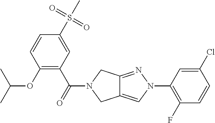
O(C1=C(C(=O)N2CC3=CN(C4=C(F)C=CC(Cl)=C4)N=C3C2)C=C(S(C)(=O)=O)C=C1)C(C)C
